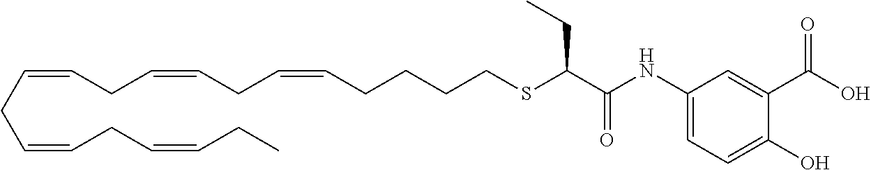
O=C(NC1=CC=C(O)C(C(=O)O)=C1)C(SCCCCC=CCC=CCC=CCC=CCC=CCC)CC
